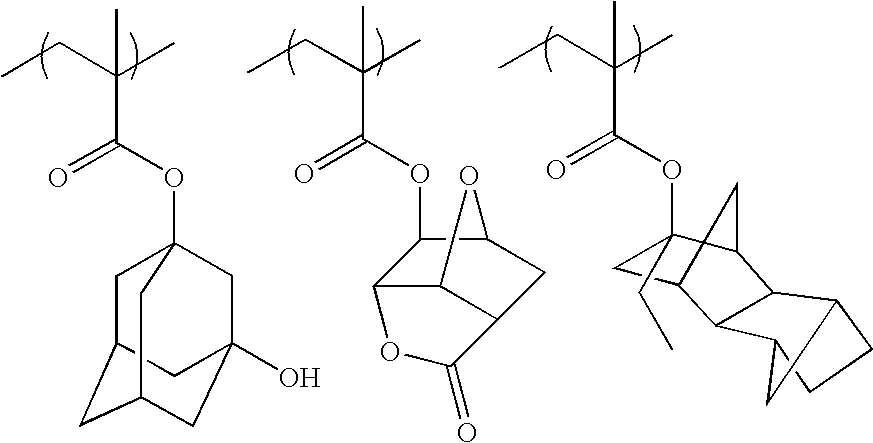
CCC(C)(C(=O)OC12CC3CC(CC(O)(C1)C3)C2)C.CCC(C)(C(OC1C2C3C(CC1O3)C(=O)O2)=O)C.CCC(C)(C)C(=O)OC1(CC)CC2C3C(C1C2)C1CCC3C1
